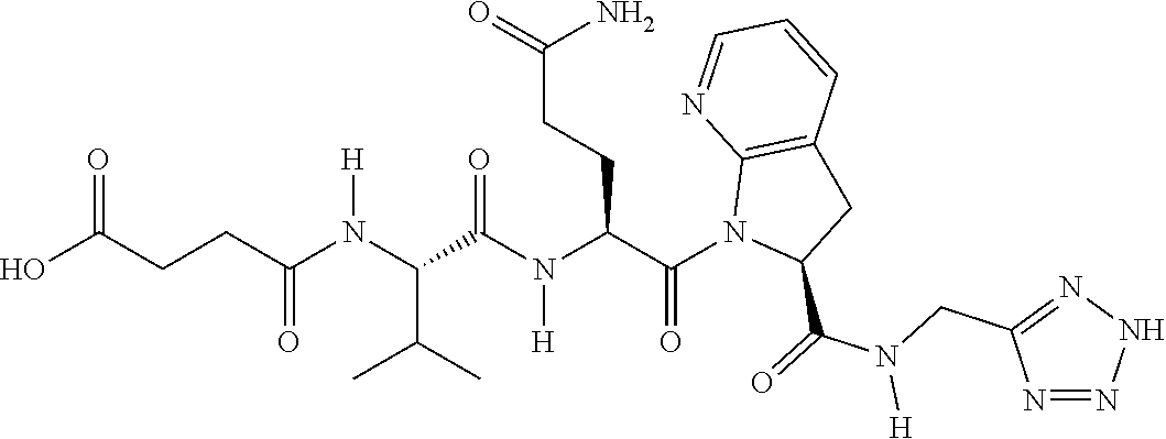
C(CC(N(C(C(C)C)C(N(C(C(N1C(C(=O)N(CC2=NNN=N2)[H])CC2=C1N=CC=C2)=O)CCC(=O)N)[H])=O)[H])=O)C(O)=O
